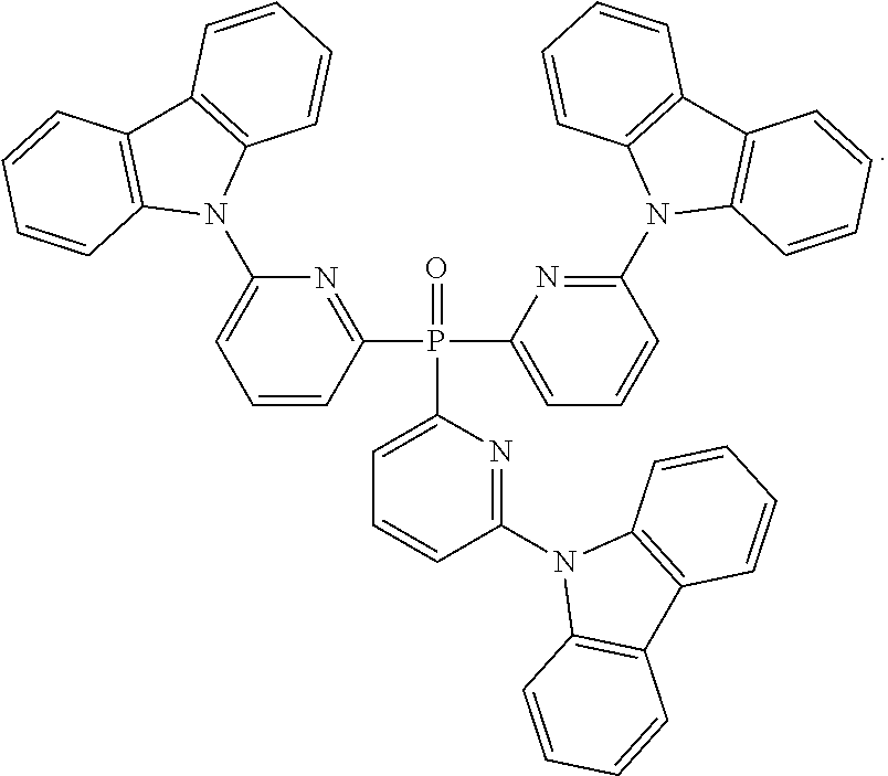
C1=CC=CC2=C1N(C1=NC(P(C3=NC(N4C5=C(C=CC=C5)C5=C4C=CC=C5)=CC=C3)(C3=CC=CC(N4C5=C(C=CC=C5)C5=C4C=CC=C5)=N3)=O)=CC=C1)C1=C2C=CC=C1
